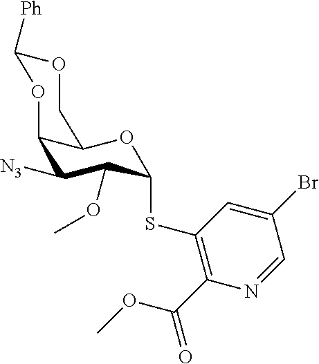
C12C([N3])C(OC)C(SC3=C(C(OC)=O)N=CC(Br)=C3)OC1COC([Ph])O2
